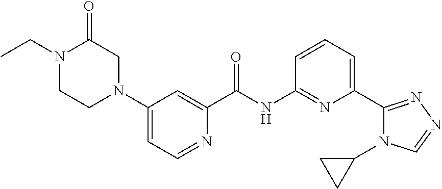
N1(CC)CCN(C2=CC=NC(C(=O)NC3=NC(C4=NN=CN4C4CC4)=CC=C3)=C2)CC1=O
